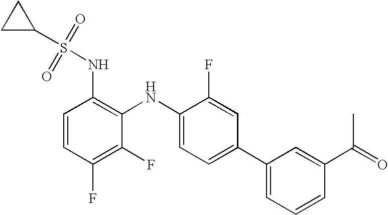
C1C(S(=O)(=O)NC2=C(NC3=CC=C(C4=CC=CC(C(=O)C)=C4)C=C3F)C(F)=C(F)C=C2)C1
